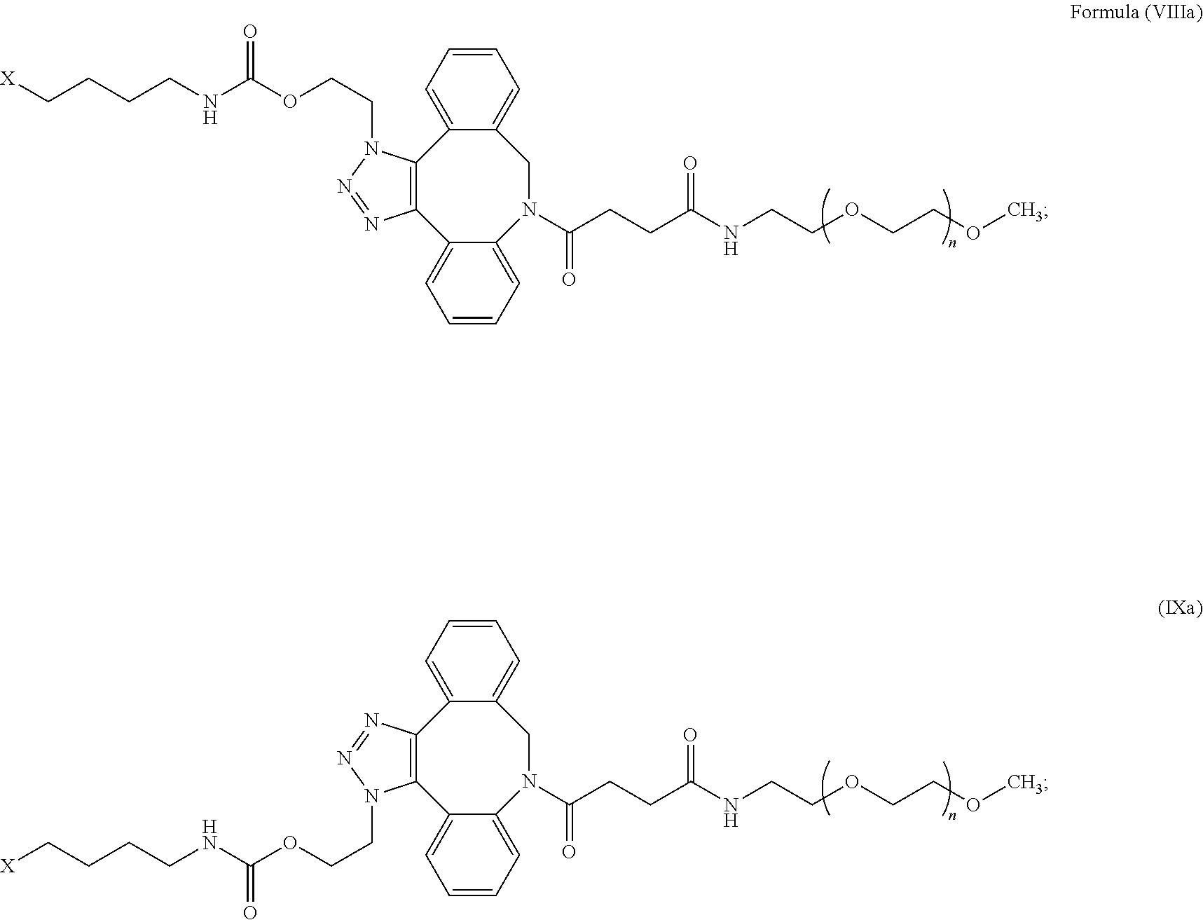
C12=C(C3=CC=CC=C3N(C(=O)CCC(NCCOCCOC)=O)CC3=CC=CC=C13)N=NN2CCOC(NCCCC[X])=O.C12=C(C3=CC=CC=C3N(C(=O)CCC(NCCOCCOC)=O)CC3=CC=CC=C13)N(CCOC(NCCCC[X])=O)N=N2
